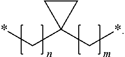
*CC1(C*)CC1
